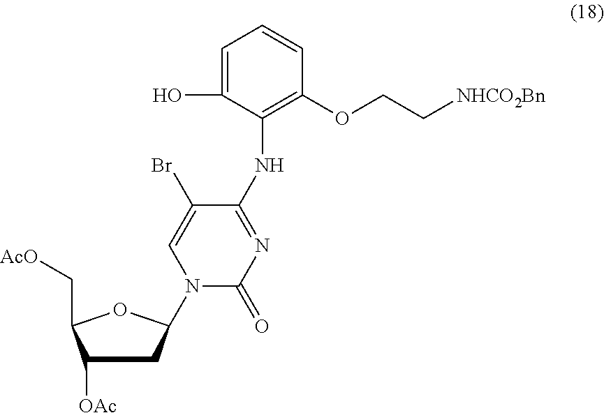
C1(NC2=C(OCC[NHCO2Bn])C=CC=C2O)=NC(=O)N(C2CC([OAc])C(C[AcO])O2)C=C1Br
